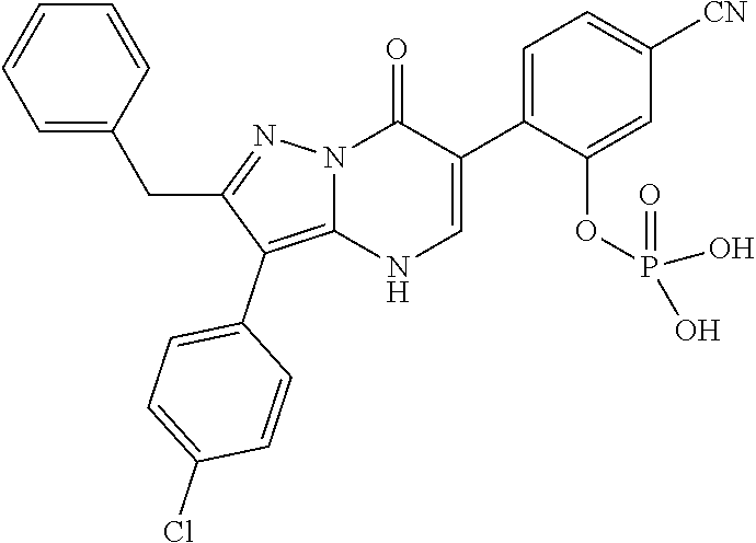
O=C1N2C(=C(C3=CC=C(Cl)C=C3)C(CC3=CC=CC=C3)=N2)NC=C1C1=CC=C([CN])C=C1OP(=O)(O)O
